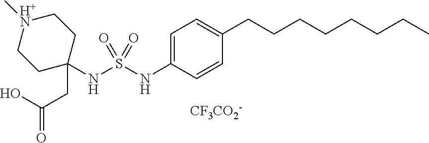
C1[H+N](C)CCC(NS(NC2=CC=C(CCCCCCCC)C=C2)(=O)=O)(CC(=O)O)C1.[CF3CO2-]
